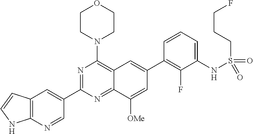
C12=NC(C3=CC4=C(N=C3)NC=C4)=NC(N3CCOCC3)=C1C=C(C1=C(F)C(NS(CCCF)(=O)=O)=CC=C1)C=C2[OMe]
